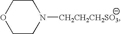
O1CCN([CH2CH2CH2SO3])CC1
